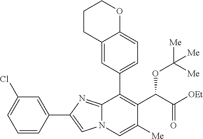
C1=CC(C2=CN3C(=N2)C(C2=CC=C4C(=C2)CCCO4)=C(C(C([OEt])=O)OC([Me])([Me])[Me])C([Me])=C3)=CC(Cl)=C1
